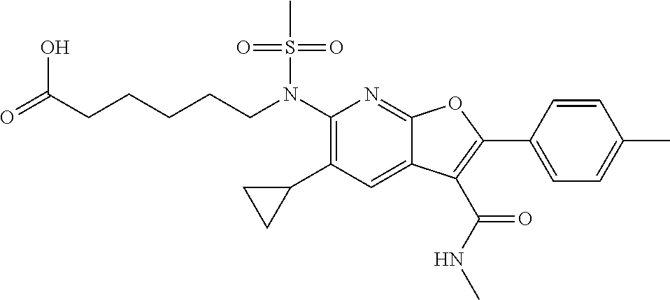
N(C1=C(C2CC2)C=C2C(=N1)OC(C1=CC=C(C)C=C1)=C2C(NC)=O)(S(C)(=O)=O)CCCCCC(=O)O
